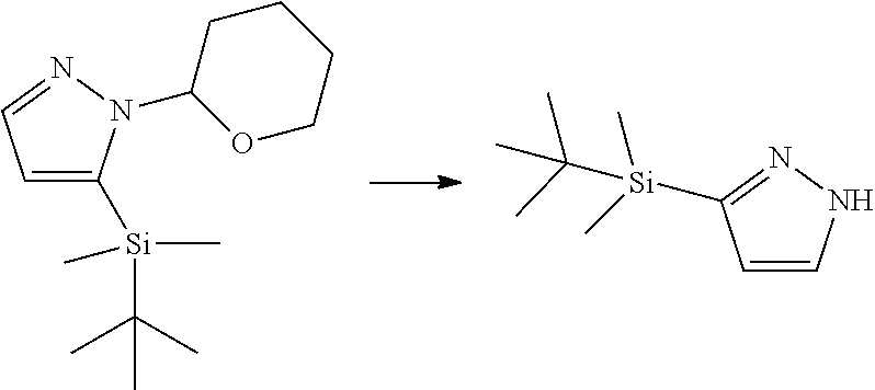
C1=C([Si](C(C)(C)C)(C)C)N(C2CCCCO2)N=C1.C1=CNN=C1[Si](C(C)(C)C)(C)C
